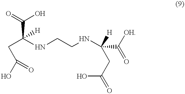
C(C(NCCNC(CC(O)=O)(C([OH])=O)[H])(C(=O)O)[H])C(O)=O
